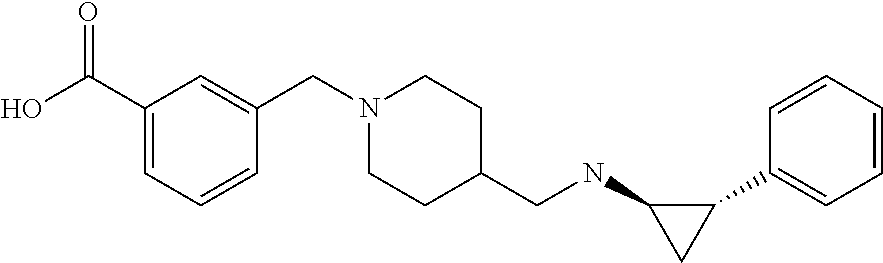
C1(C2=CC=CC=C2)C(NCC2CCN(CC3=CC(C(O)=O)=CC=C3)CC2)C1
